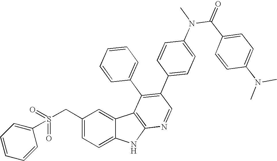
C(C1=CC=C2C(=C1)C1=C(N2)N=CC(C2=CC=C(N(C(C3=CC=C(N(C)C)C=C3)=O)C)C=C2)=C1C1=CC=CC=C1)S(C1=CC=CC=C1)(=O)=O
